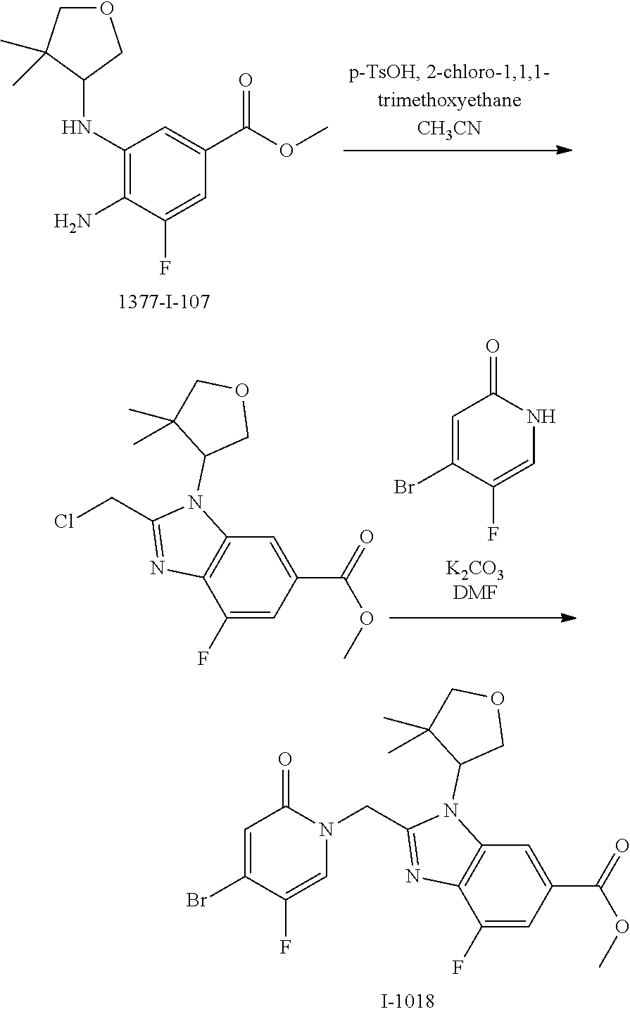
O1CC(C)(C)C(NC2=C(N)C(F)=CC(C(OC)=O)=C2)C1.C1=C(Br)C(F)=CNC1=O.C1(F)=CC(C(=O)OC)=CC2=C1N=C(CCl)N2C1COCC1(C)C.C1(F)=CC(C(=O)OC)=CC2=C1N=C(CN1C(=O)C=C(Br)C(F)=C1)N2C1COCC1(C)C
